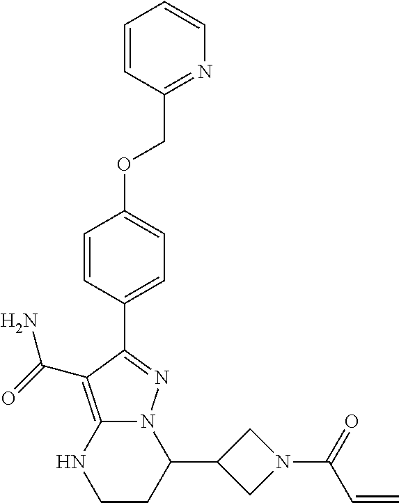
C1=CC(C2=NN3C(=C2C(N)=O)NCCC3C2CN(C(=O)C=C)C2)=CC=C1OCC1=NC=CC=C1
